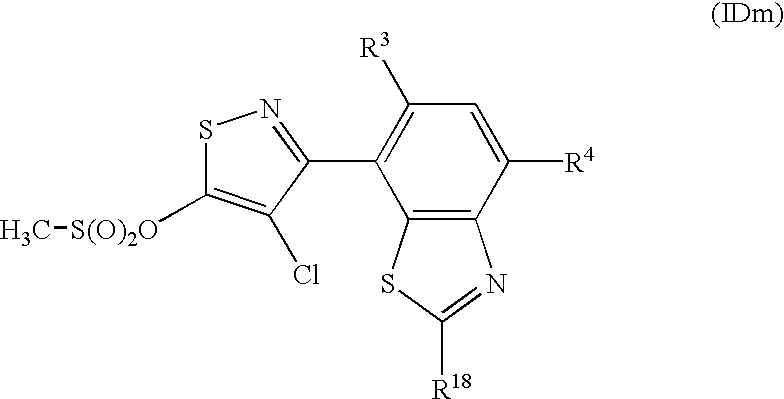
C1([R3])=C(C2=NSC([S(O)2O]C)=C2Cl)C2=C(C([R4])=C1)N=C([R18])S2
